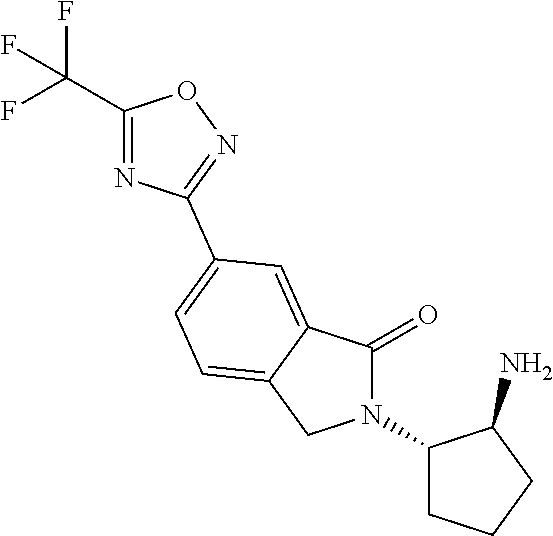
C1(=O)N(C2CCCC2N)CC2=CC=C(C3=NOC(C(F)(F)F)=N3)C=C12
